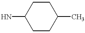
C1(N)CCC(C)CC1
